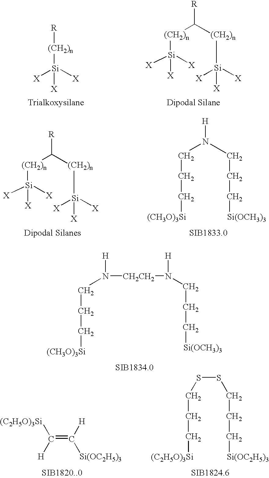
[(CH2)n]([R])[Si]([X])([X])[X].[R]C([(CH2)n][Si]([X])([X])[X])[(CH2)n][Si]([X])([X])[X].[R]C([(CH2)n][Si]([X])([X])[X])[(CH2)n][Si]([X])([X])[X].[H]N(CCC[Si(OCH3)3])CCC[(CH3O)3Si].[H]N(CCC[(CH3O)3Si])[CH2CH2]N([H])CCC[Si(OCH3)3].C(=C([H])[Si(OC2H5)3])([(C2H5O)3Si])[H].S(SCCC[Si(OC2H5)3])CCC[(C2H5O)3Si]
